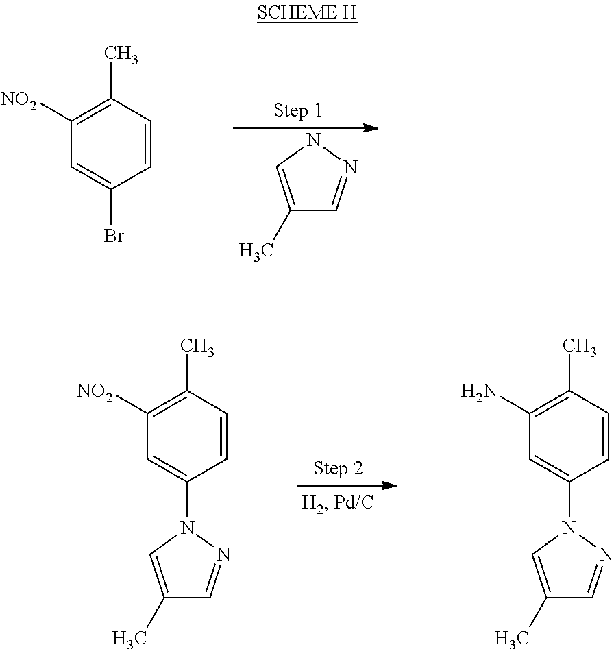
C1([NO2])=C(C)C=CC(Br)=C1.C1(C)=CNN=C1.C1([NO2])=C(C)C=CC(N2C=C(C)C=N2)=C1.C1(N)=C(C)C=CC(N2C=C(C)C=N2)=C1
